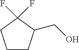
C1CC(CO)C(F)(F)C1
